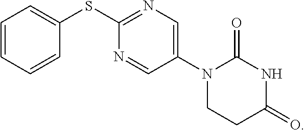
C1=CC=CC(SC2=NC=C(N3CCC(=O)NC3=O)C=N2)=C1
